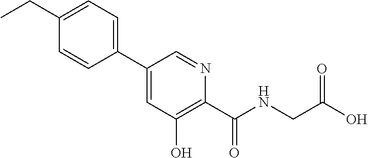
C1(C2=CC(O)=C(C(NCC(O)=O)=O)N=C2)=CC=C(CC)C=C1
